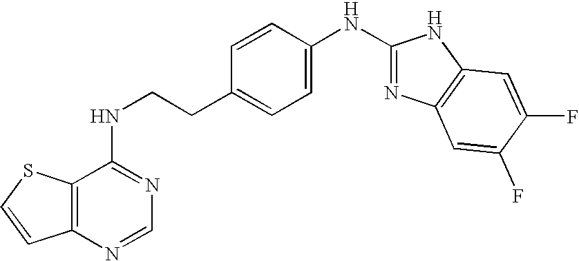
C1=CC(NC2=NC3=C(N2)C=C(F)C(F)=C3)=CC=C1CCNC1=NC=NC2=C1SC=C2
